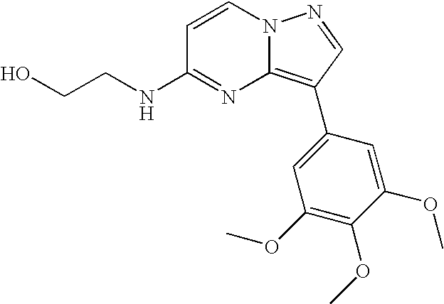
OCCNC1=NC2=C(C3=CC(OC)=C(OC)C(OC)=C3)C=NN2C=C1
